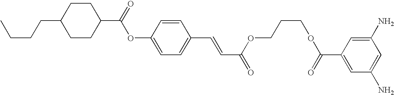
C(CC1CCC(C(=O)OC2=CC=C(C=CC(=O)OCCCOC(C3=CC(N)=CC(N)=C3)=O)C=C2)CC1)CC
